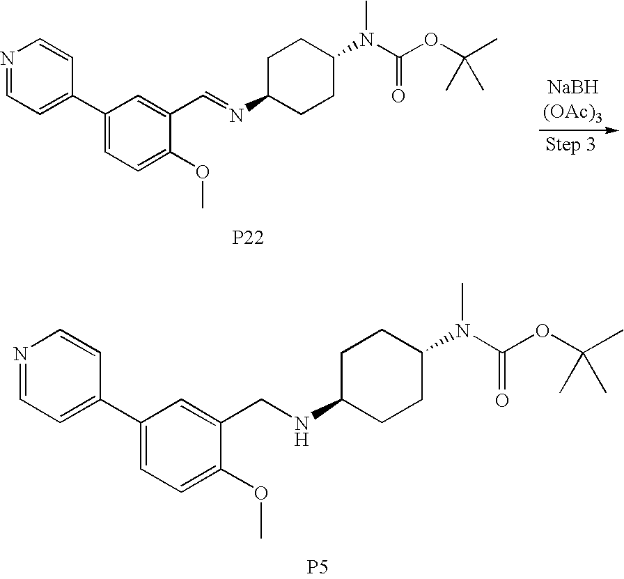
N1=CC=C(C2=CC=C(OC)C(CNC3CCC(N(C)C(OC(C)(C)C)=O)CC3)=C2)C=C1.[P5].N1=CC=C(C2=CC=C(OC)C(C=NC3CCC(N(C)C(OC(C)(C)C)=O)CC3)=C2)C=C1.[P22]
